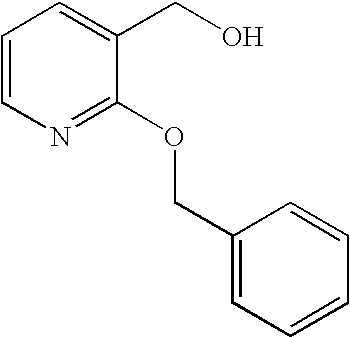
C1=CN=C(OCC2=CC=CC=C2)C(CO)=C1
